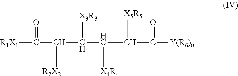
[R1X1]C(=O)C(C(C(C(C([Y(R6)n])=O)[X5R5])[X4R4])[X3R3])[R2X2]
